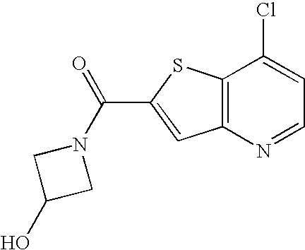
C12=C(N=CC=C1Cl)C=C(C(N1CC(O)C1)=O)S2
